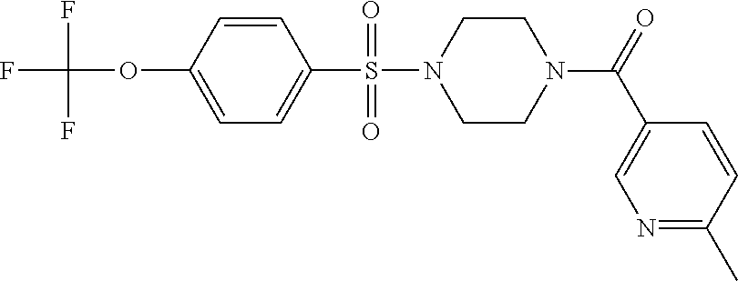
C1=CC(OC(F)(F)F)=CC=C1S(N1CCN(C(=O)C2=CN=C(C)C=C2)CC1)(=O)=O
